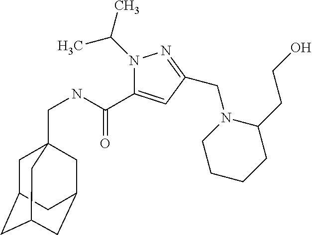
N1(C(C)C)C(C(NCC23CC4CC(CC(C2)C4)C3)=O)=CC(CN2CCCCC2CCO)=N1
